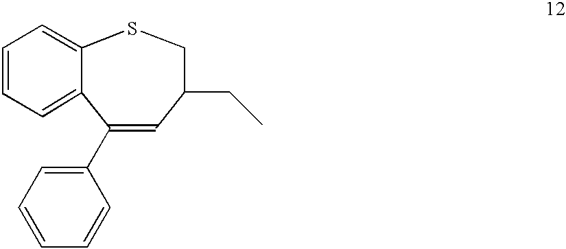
C1=CC=C2C(C3=CC=CC=C3)=CC(CC)CSC2=C1
